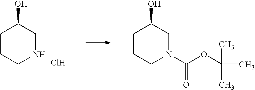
C1CCNCC1O.Cl.C1CCN(C(=O)OC(C)(C)C)CC1O
